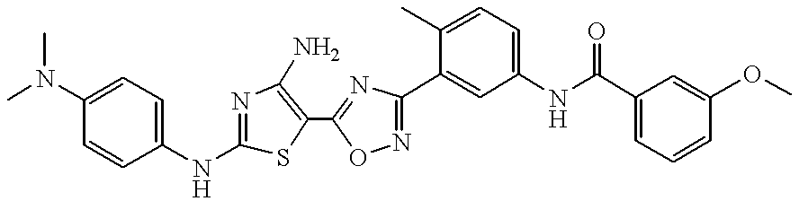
C1(NC2=NC(N)=C(C3=NC(C4=CC(NC(C5=CC=CC(OC)=C5)=O)=CC=C4C)=NO3)S2)=CC=C(N(C)C)C=C1
